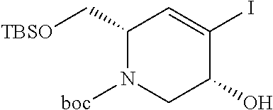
C(C1N([boc])CC(O)C(I)=C1)[TBSO]
